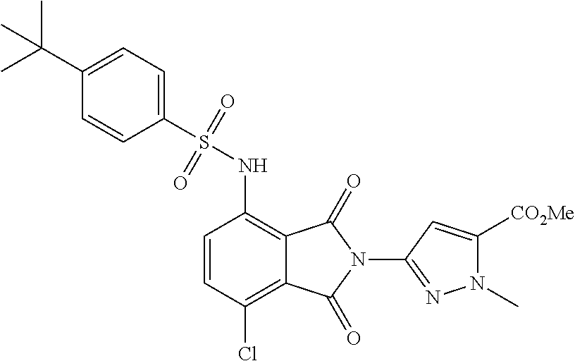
C1=CC(Cl)=C2C(=C1NS(C1=CC=C(C(C)(C)C)C=C1)(=O)=O)C(=O)N(C1=NN(C)C([CO2Me])=C1)C2=O
